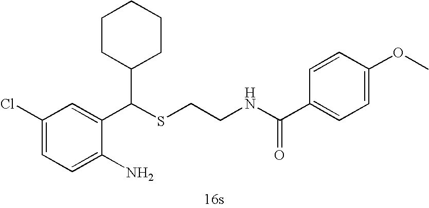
C1=C(N)C(C(SCCNC(C2=CC=C(OC)C=C2)=O)C2CCCCC2)=CC(Cl)=C1
